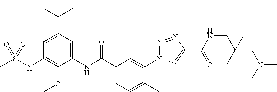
CS(NC1=C(OC)C(NC(C2=CC=C(C)C(N3N=NC(C(NCC(CN(C)C)(C)C)=O)=C3)=C2)=O)=CC(C(C)(C)C)=C1)(=O)=O
